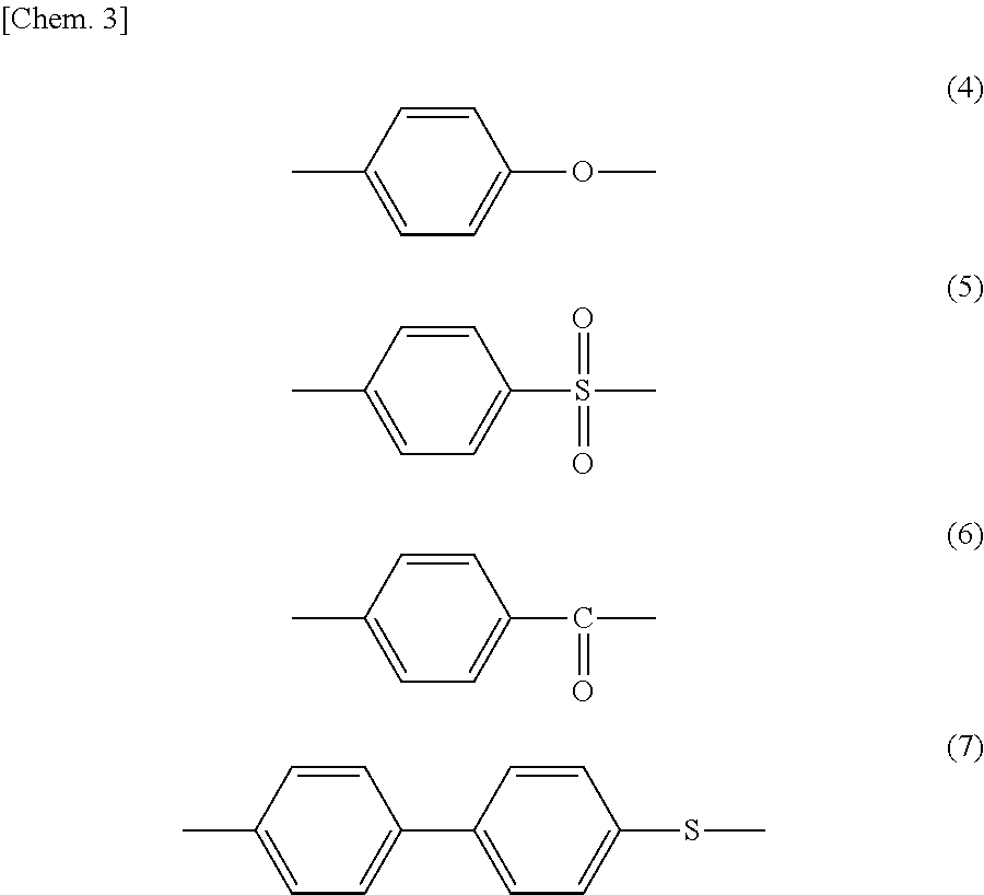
C1=CC(C)=CC=C1OC.C1=CC(C)=CC=C1S(C)(=O)=O.C1=CC(C)=CC=C1C(C)=O.C1=CC(C)=CC=C1C1=CC=C(SC)C=C1
